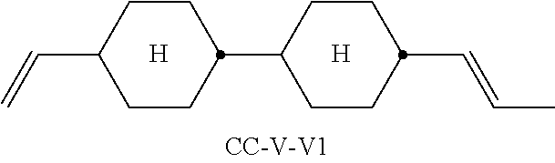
C1C(C2CCC(C=C)CC2)CCC(C=CC)C1
